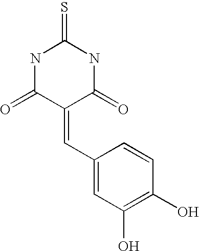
N1C(=O)C(=CC2=CC(O)=C(O)C=C2)C(=O)NC1=S
